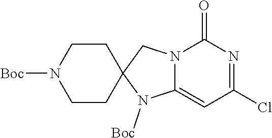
C1CC2(CCN1[Boc])N([Boc])C1=CC(Cl)=NC(=O)N1C2
